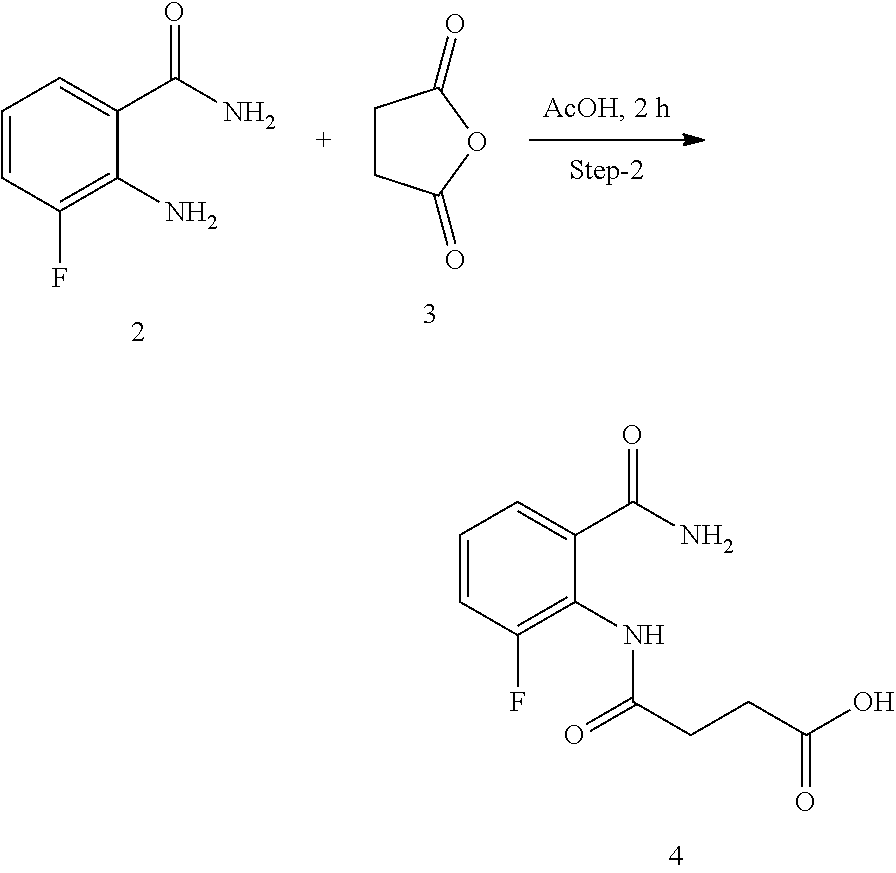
C1CC(=O)OC1=O.C1=CC(F)=C(N)C(C(N)=O)=C1.C1=CC(F)=C(NC(CCC(O)=O)=O)C(C(N)=O)=C1
